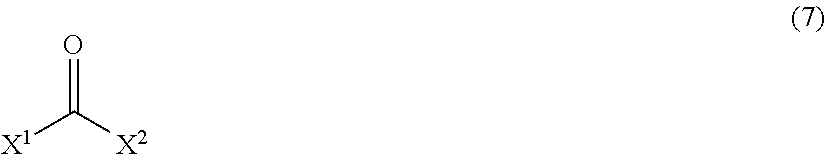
[X1]C([X2])=O
